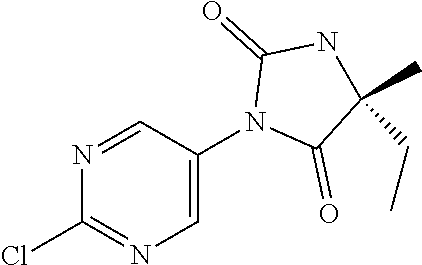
ClC1=NC=C(N2C(=O)C(CC)(C)NC2=O)C=N1
